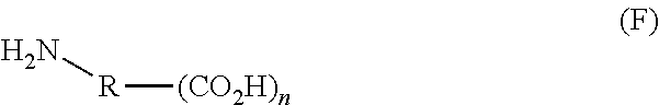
[R]([(CO2H)n])N
